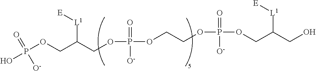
P(OCC(COP(OCCOP(OCC(CO)[L1][E])(=O)[O-])(=O)[O-])[L1][E])(O)(=O)[O-]
